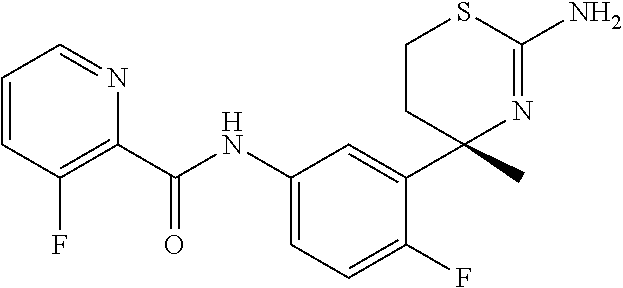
C(NC1=CC=C(F)C(C2(C)N=C(N)SCC2)=C1)(=O)C1=C(F)C=CC=N1
